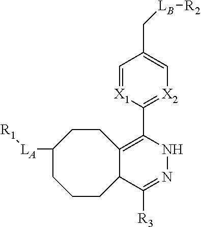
C1=[X1]C(C2=C3C(C([R3])=NN2)CCCC([LA][R1])CC3)=[X2]C=C1C[LB][R2]
